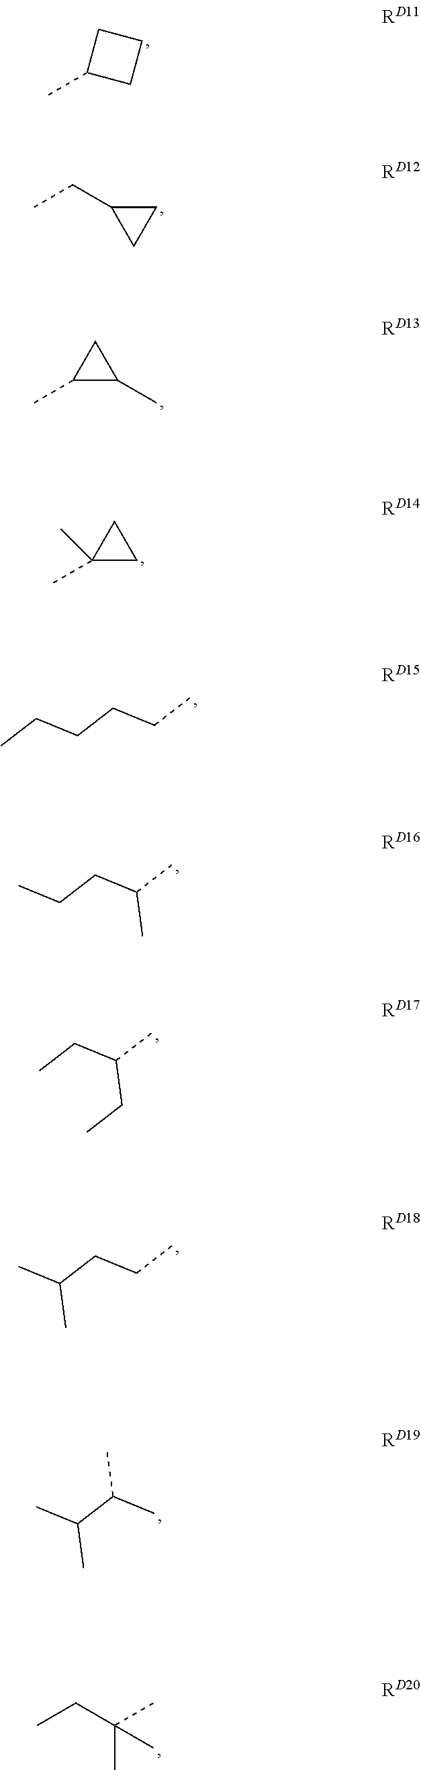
CC1CCC1.CCC1CC1.C1(C)C(C)C1.C1(C)(C)CC1.CCCCCC.CCCC(C)C.CCC(C)CC.CC(CCC)C.CC(C(C)C)C.CCC(C)(C)C
